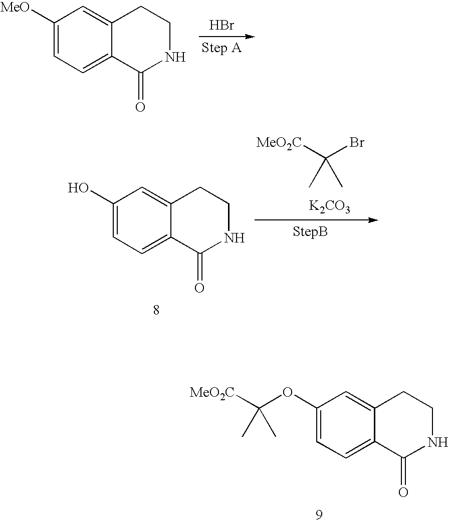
Br.C1([MeO])=CC=C2C(=C1)CCNC2=O.C1(O)=CC=C2C(=C1)CCNC2=O.C([MeO2C])(Br)(C)C.[K2CO3].C1(OC([MeO2C])(C)C)=CC=C2C(=C1)CCNC2=O
